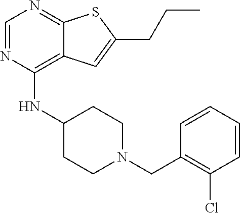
C1=NC(NC2CCN(CC3=C(Cl)C=CC=C3)CC2)=C2C(=N1)SC(CCC)=C2
